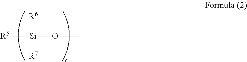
[R5][Si](OC)([R6])[R7]
